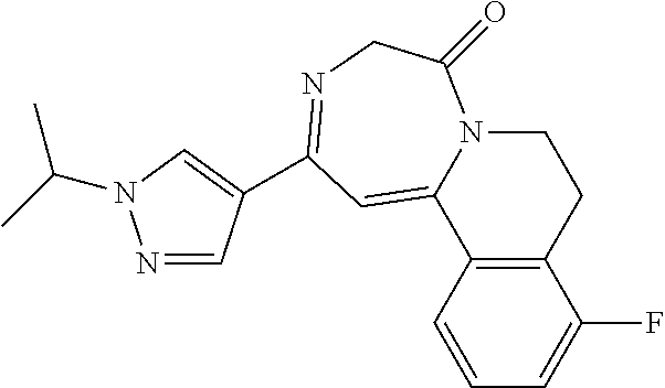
C1=CC2=C(C(F)=C1)CCN1C2=CC(C2=CN(C(C)C)N=C2)=NCC1=O
